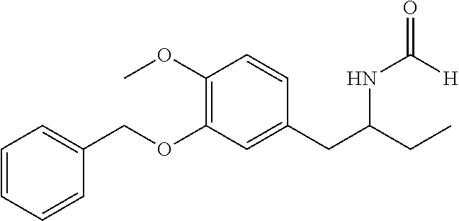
C1=CC=CC(COC2=C(OC)C=CC(CC(CC)NC([H])=O)=C2)=C1
